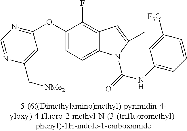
C1(OC2=NC=NC(C[NMe2])=C2)=CC=C2C(=C1F)C=C(C)N2C(NC1=CC=CC([F3C])=C1)=O
